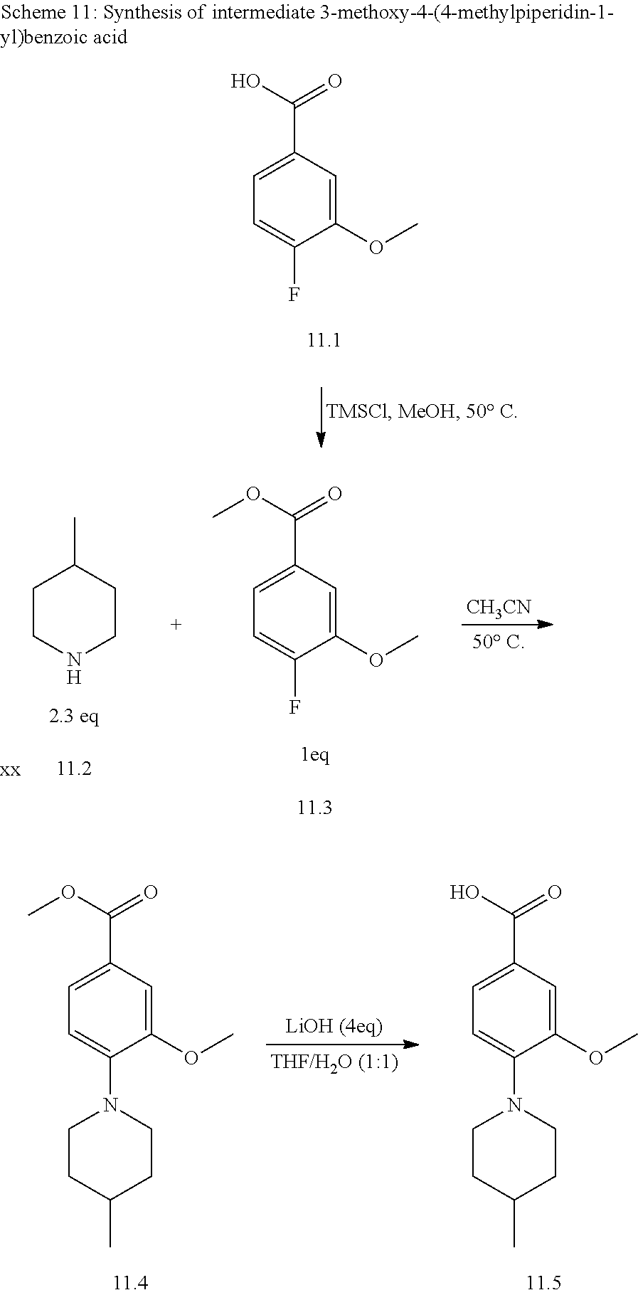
C1(OC)=CC(C(OC)=O)=CC=C1N1CCC(C)CC1.C1(OC)=CC(C(O)=O)=CC=C1N1CCC(C)CC1.C1(OC)=CC(C(O)=O)=CC=C1F.C1CC(C)CCN1.[CH3CN].C1(OC)=CC(C(OC)=O)=CC=C1F
